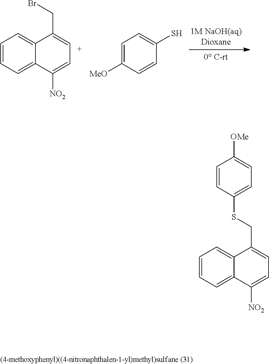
C1=CC=C2C(=C1)C(CBr)=CC=C2[NO2].C1=C([MeO])C=CC(S)=C1.C1=CC=C2C(=C1)C(CSC1=CC=C([OMe])C=C1)=CC=C2[NO2]
